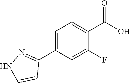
C1=C(C2=NNC=C2)C=C(F)C(C(=O)O)=C1
